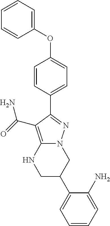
N12C(=C(C(=O)N)C(C3=CC=C(OC4=CC=CC=C4)C=C3)=N1)NCC(C1=CC=CC=C1N)C2
